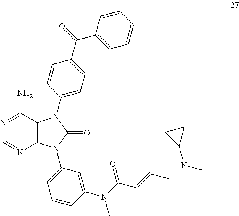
C12=C(C(N)=NC=N1)N(C1=CC=C(C(=O)C3=CC=CC=C3)C=C1)C(=O)N2C1=CC=CC(N(C(=O)C=CCN(C)C2CC2)C)=C1
